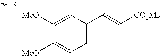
C1=C([MeO])C([MeO])=CC(C=C[CO2Me])=C1
